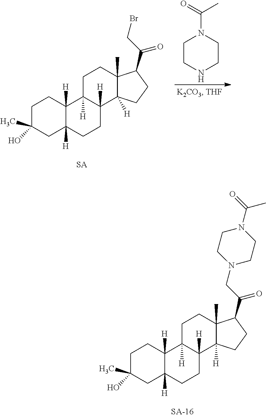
C1C(O)(C)CC2([H])C([H])(C1)C1([H])C([H])(CC2)C2([H])C(C)(CC1)C(C(CBr)=O)CC2.C1CNCCN1C(=O)C.C1C(O)(C)CC2([H])C([H])(C1)C1([H])C([H])(CC2)C2([H])C(C)(CC1)C(C(CN1CCN(C(=O)C)CC1)=O)CC2
